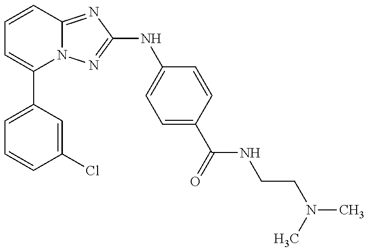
C1(C2=CC=CC(Cl)=C2)=CC=CC2=NC(NC3=CC=C(C(=O)NCCN(C)C)C=C3)=NN12
